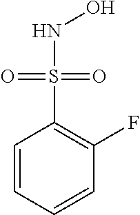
C1=CC=CC(F)=C1S(NO)(=O)=O
